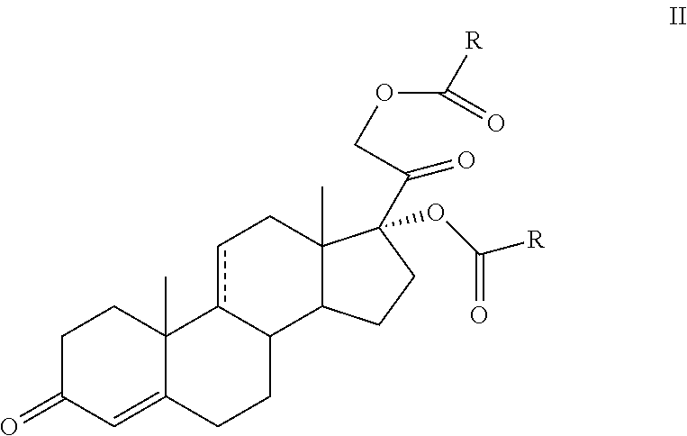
C1C(=O)C=C2C(C)(C1)c1cCC3(C)C(C1CC2)CCC3(OC([R])=O)C(COC([R])=O)=O
